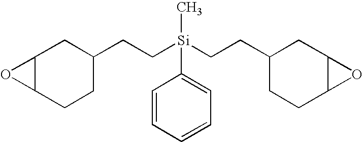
C12C(O1)CC(CC[Si](CCC1CCC3C(C1)O3)(C)C1=CC=CC=C1)CC2
